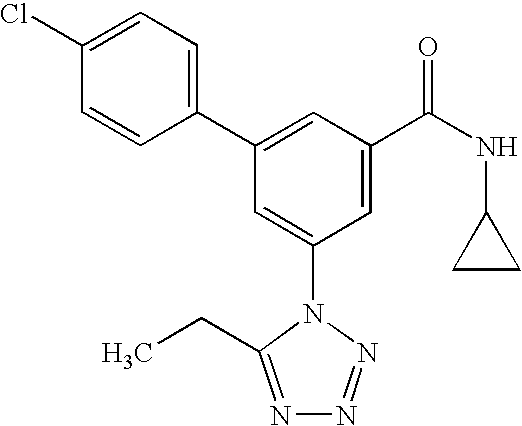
C1(C2=CC(C(NC3CC3)=O)=CC(N3C(CC)=NN=N3)=C2)=CC=C(Cl)C=C1
